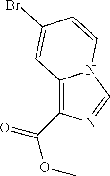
C12=C(C(=O)OC)N=CN1C=CC(Br)=C2
